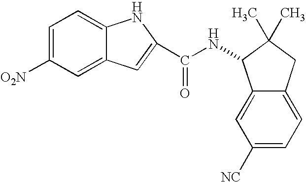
C1=C([O2N])C=C2C(=C1)NC(C(NC1C3=CC([NC])=CC=C3CC1(C)C)=O)=C2
